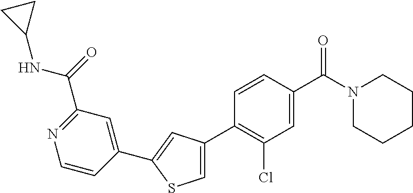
C1(C2=CC(C3=C(Cl)C=C(C(N4CCCCC4)=O)C=C3)=CS2)=CC(C(NC2CC2)=O)=NC=C1
